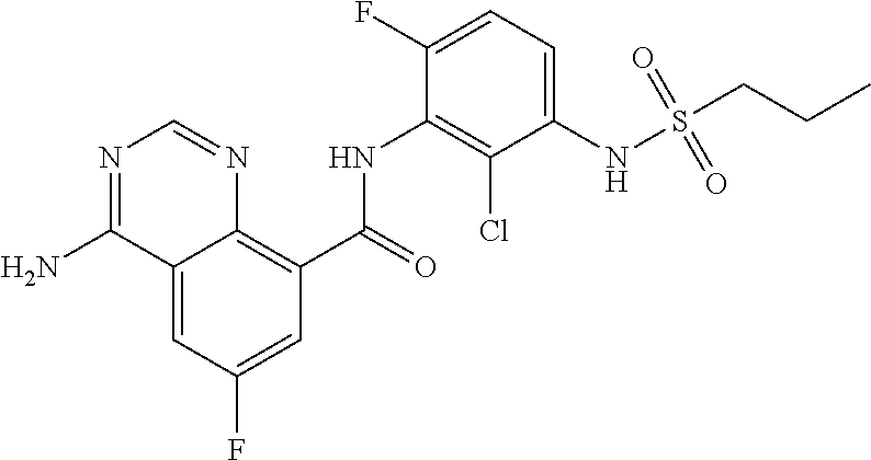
C12=CC(F)=CC(C(=O)NC3=C(Cl)C(NS(=O)(=O)CCC)=CC=C3F)=C1N=CN=C2N
